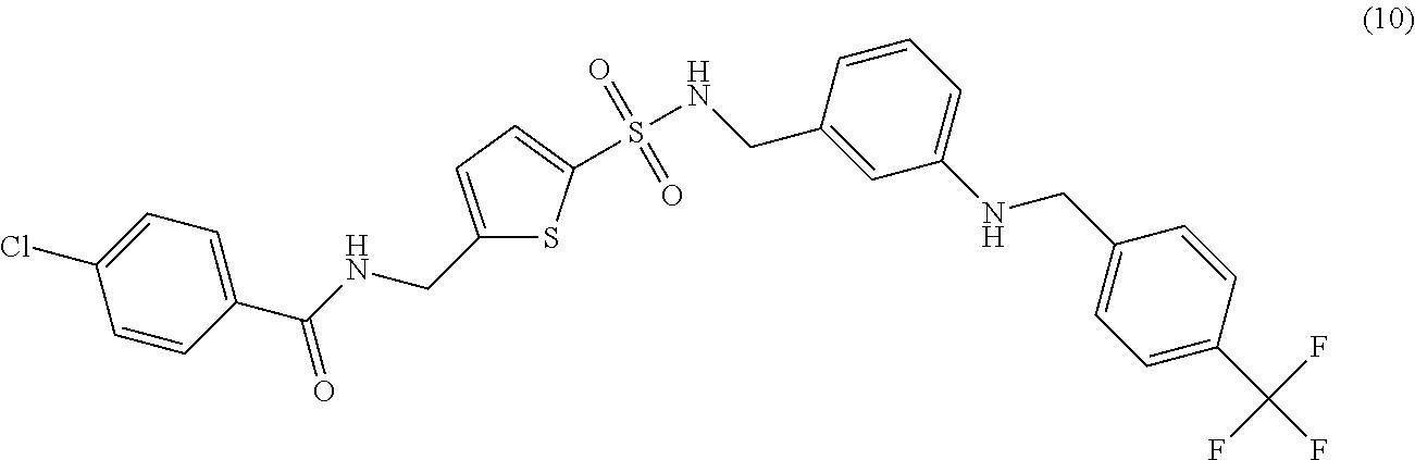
C1=CC(C(NCC2=CC=C(S(NCC3=CC(NCC4=CC=C(C(F)(F)F)C=C4)=CC=C3)(=O)=O)S2)=O)=CC=C1Cl
